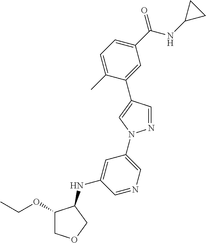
C1=C(C)C(C2=CN(C3=CN=CC(NC4C(OCC)COC4)=C3)N=C2)=CC(C(NC2CC2)=O)=C1
